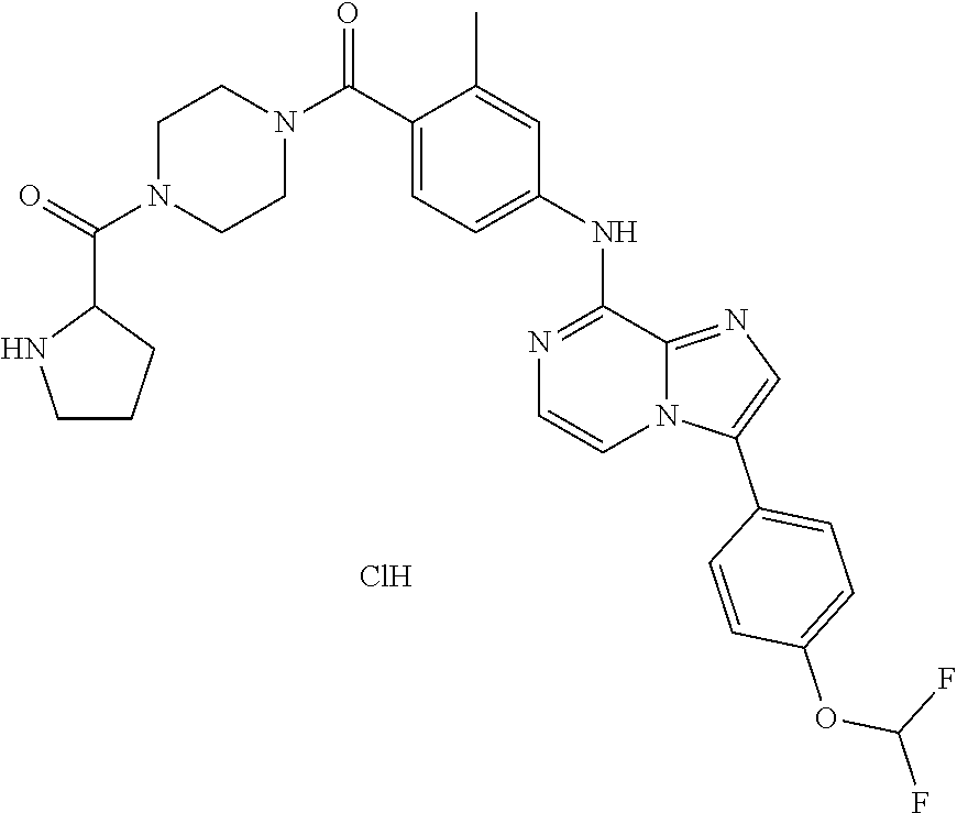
C1=C(NC2=NC=CN3C2=NC=C3C2=CC=C(OC(F)F)C=C2)C=C(C)C(C(N2CCN(C(C3NCCC3)=O)CC2)=O)=C1.Cl
